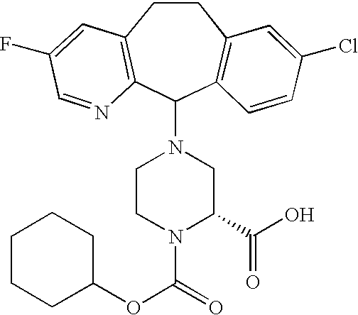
C1CC2=C(C(N3CCN(C(=O)OC4CCCCC4)C(C(=O)O)C3)C3=C1C=C(Cl)C=C3)N=CC(F)=C2
